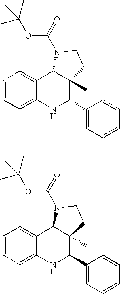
C1=CC=C2C(=C1)C1C(C)(C(C3=CC=CC=C3)N2)CCN1C(=O)OC(C)(C)C.C1=CC=C2C(=C1)C1C(C)(C(C3=CC=CC=C3)N2)CCN1C(=O)OC(C)(C)C
